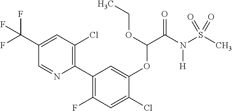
C1(C(F)(F)F)=CC(Cl)=C(C2=C(F)C=C(Cl)C(OC(C(N(S(C)(=O)=O)[H])=O)OCC)=C2)N=C1
